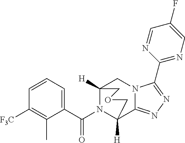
C1=CC=C(C(N2C3([H])C4=NN=C(C5=NC=C(F)C=N5)N4CC2([H])COC3)=O)C(C)=C1[F3C]
